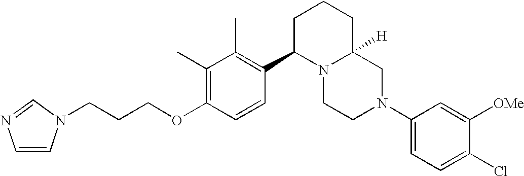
C1(C)=C(OCCCN2C=CN=C2)C=CC(C2N3C([H])(CCC2)CN(C2=CC=C(Cl)C([OMe])=C2)CC3)=C1C
